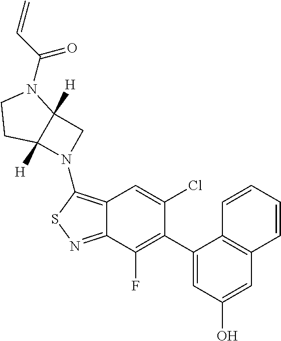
C12=NSC(N3CC4([H])C3([H])CCN4C(C=C)=O)=C1C=C(Cl)C(C1=CC(O)=CC3=C1C=CC=C3)=C2F
